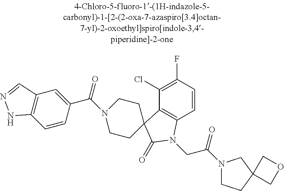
C1(Cl)=C(F)C=CC2=C1C1(C(=O)N2CC(=O)N2CCC3(C2)COC3)CCN(C(=O)C2=CC3=C(C=C2)NN=C3)CC1
